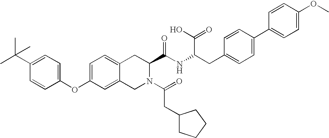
C12=CC=C(OC3=CC=C(C(C)(C)C)C=C3)C=C1CN(C(=O)CC1CCCC1)C(C(NC(C(=O)O)CC1=CC=C(C3=CC=C(OC)C=C3)C=C1)=O)C2
